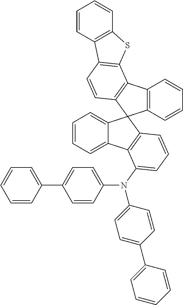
C12=C(C=CC=C1)C1(C3=C2C2=C(C=C3)C3=C(S2)C=CC=C3)C2=CC=CC=C2C2=C1C=CC=C2N(C1=CC=C(C2=CC=CC=C2)C=C1)C1=CC=C(C2=CC=CC=C2)C=C1
